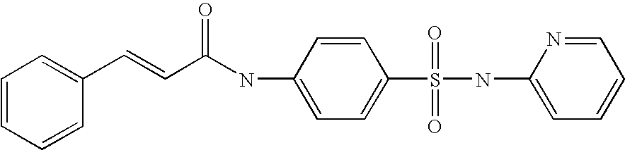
C1=CC=CC(C=CC(NC2=CC=C(S(NC3=CC=CC=N3)(=O)=O)C=C2)=O)=C1
